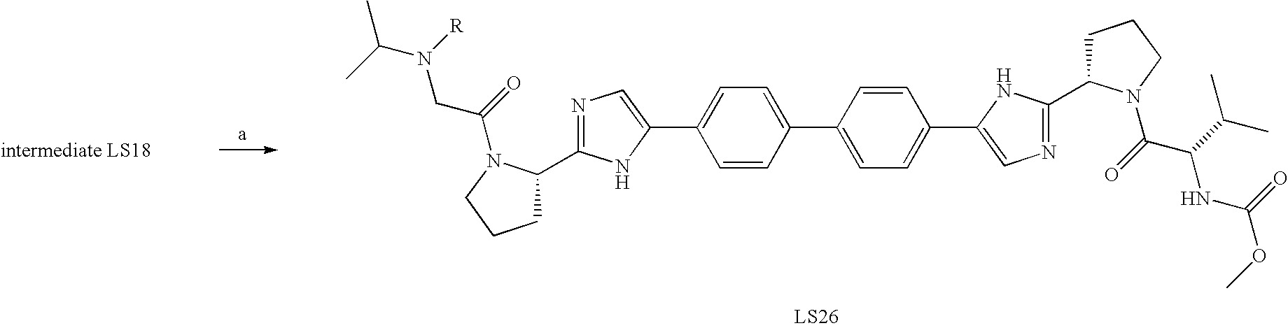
C1C(C2=NC=C(C3=CC=C(C4=CC=C(C5=CN=C(C6CCCN6C(C(NC(OC)=O)C(C)C)=O)N5)C=C4)C=C3)N2)N(C(CN(C(C)C)[R])=O)CC1
